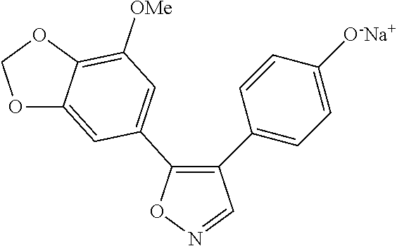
C1(C2=CC=C([O-Na+])C=C2)=C(C2=CC([OMe])=C3C(=C2)OCO3)ON=C1
